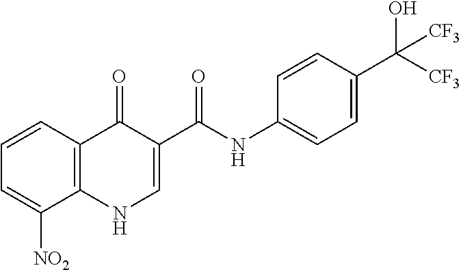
C12=C(NC=C(C(NC3=CC=C(C([CF3])(O)[CF3])C=C3)=O)C1=O)C([NO2])=CC=C2
